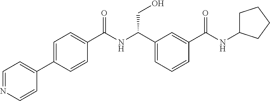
C1=NC=CC(C2=CC=C(C(NC(C3=CC=CC(C(NC4CCCC4)=O)=C3)CO)=O)C=C2)=C1
